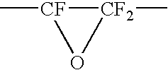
C[CF]1[CF2](C)O1
